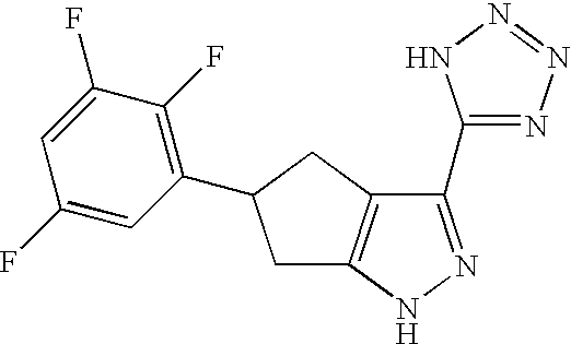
C1(C2=NN=NN2)=NNC2=C1CC(C1=C(F)C(F)=CC(F)=C1)C2
